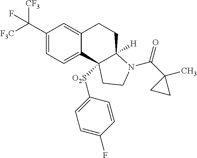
C(C1=CC=C2C(=C1)CCC1([H])C2([O2S]C2=CC=C(F)C=C2)CCN1C(=O)C1(C)CC1)([F3C])([CF3])F
